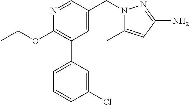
C1(OCC)=C(C2=CC=CC(Cl)=C2)C=C(CN2C(C)=CC(N)=N2)C=N1
